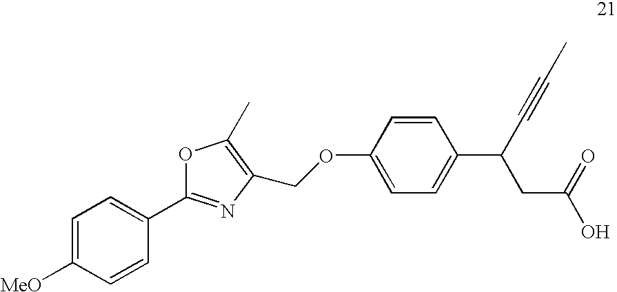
C1=C([MeO])C=CC(C2=NC(COC3=CC=C(C(C#CC)CC(O)=O)C=C3)=C(C)O2)=C1
